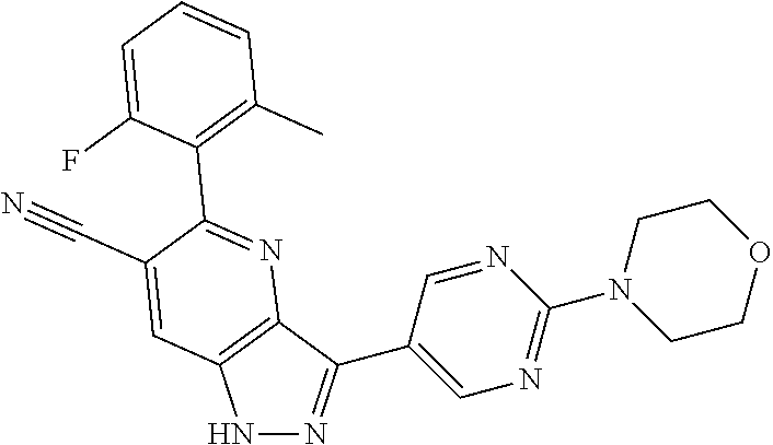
N1N=C(C2=CN=C(N3CCOCC3)N=C2)C2=C1C=C(C#N)C(C1=C(C)C=CC=C1F)=N2
